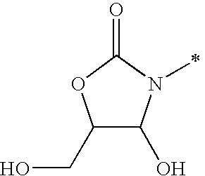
C1(CO)C(O)N(C)C(=O)O1
